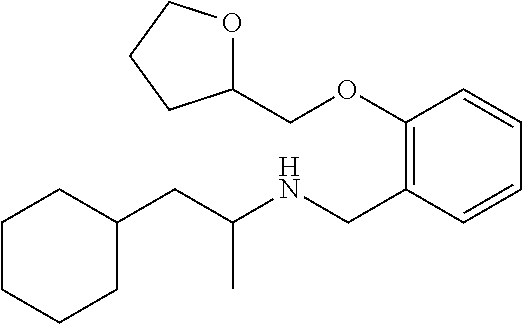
C1=CC=CC(CNC(CC2CCCCC2)C)=C1OCC1OCCC1
